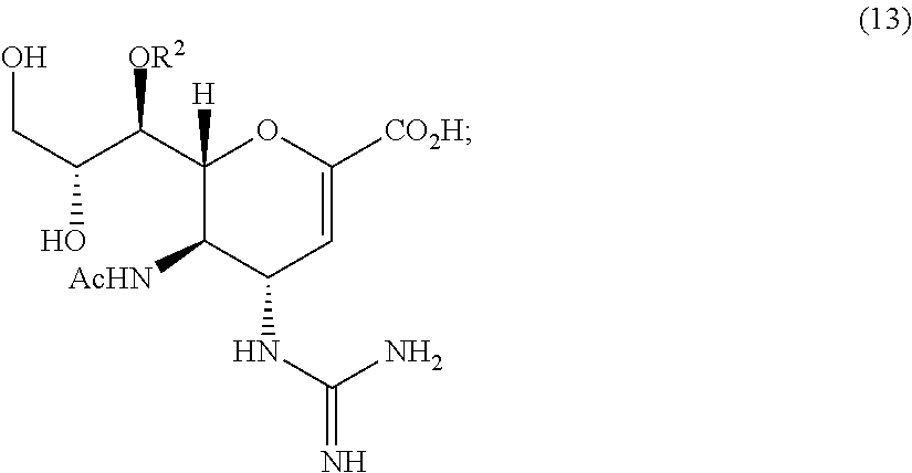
C1(C(C(CO)O)[OR2])([H])C([AcHN])C(NC(=N)N)C=C([CO2H])O1
